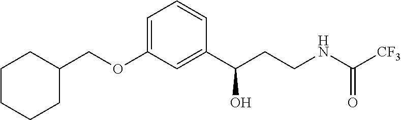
C(OC1=CC=CC(C(CCNC(=O)[CF3])O)=C1)C1CCCCC1
